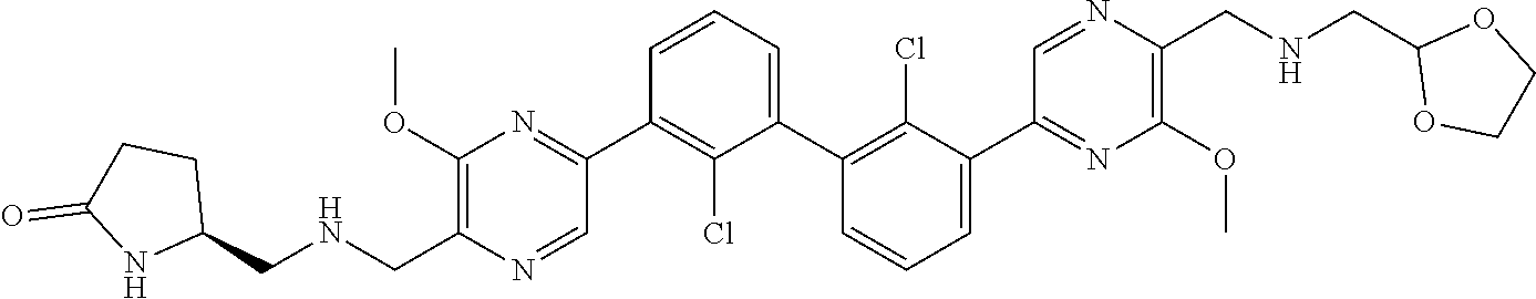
C1(OC)=C(C[HN]CC2CCC(=O)N2)N=CC(C2=C(Cl)C(C3=C(Cl)C(C4=NC(OC)=C(CNCC5OCCO5)N=C4)=CC=C3)=CC=C2)=N1
